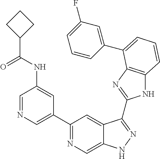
C1=NC=C(C2=NC=C3C(=C2)C(C2=NC4=C(N2)C=CC=C4C2=CC(F)=CC=C2)=NN3)C=C1NC(C1CCC1)=O
